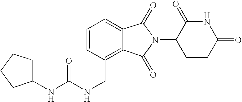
C1=C2C(=C(CNC(NC3CCCC3)=O)C=C1)C(=O)N(C1CCC(=O)NC1=O)C2=O
